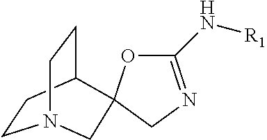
C1(N[R1])=NCC2(O1)C1CCN(CC1)C2
